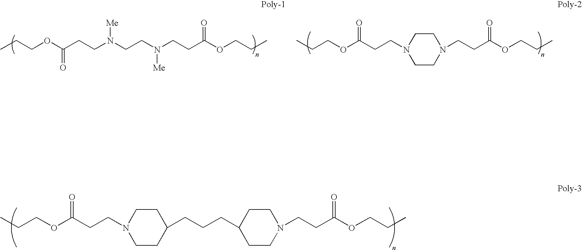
CCCOC(CCN(CCN(CCC(OCCC)=O)[Me])[Me])=O.C1CN(CCC(OCCC)=O)CCN1CCC(OCCC)=O.C1CC(CCCC2CCN(CCC(OCCC)=O)CC2)CCN1CCC(OCCC)=O
